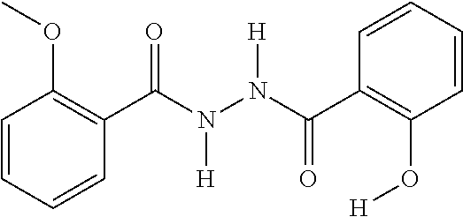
C1(C(N(N(C(C2=C(O[H])C=CC=C2)=O)[H])[H])=O)=C(OC)C=CC=C1
